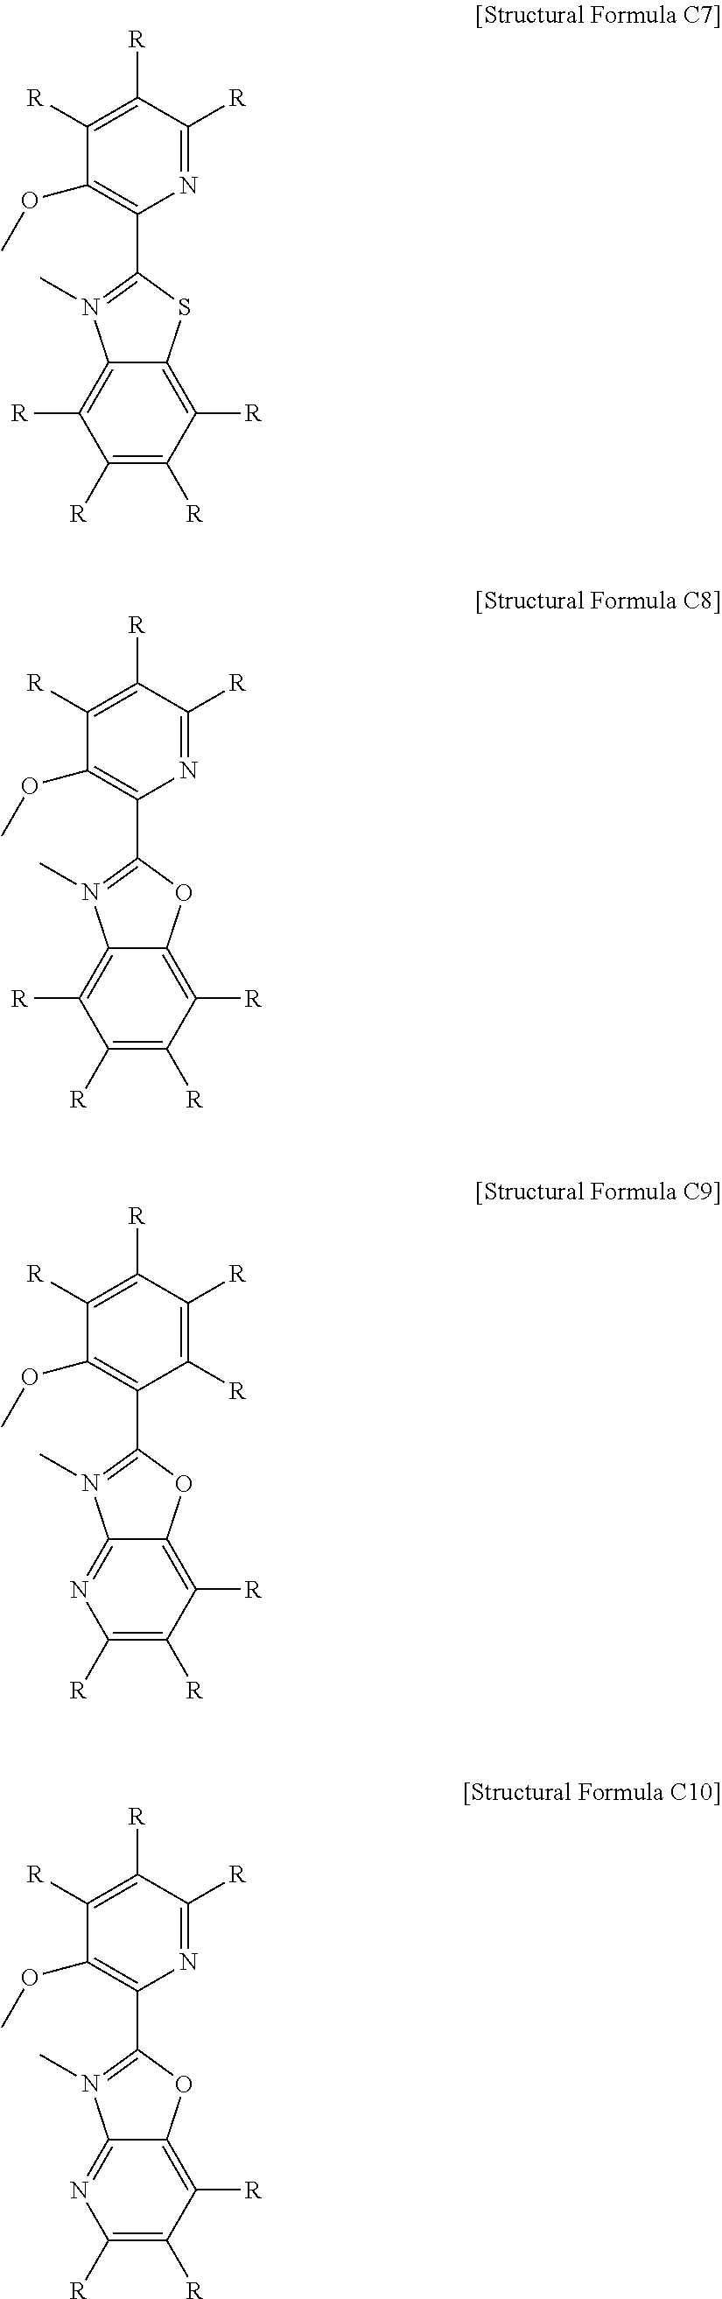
N1=C([R])C([R])=C([R])C(OC)=C1C1=N(C)C2=C([R])C([R])=C([R])C([R])=C2S1.N1=C([R])C([R])=C([R])C(OC)=C1C1=N(C)C2=C([R])C([R])=C([R])C([R])=C2O1.C1([R])=C([R])C([R])=C([R])C(OC)=C1C1=N(C)C2=NC([R])=C([R])C([R])=C2O1.N1=C([R])C([R])=C([R])C(OC)=C1C1=N(C)C2=NC([R])=C([R])C([R])=C2O1
